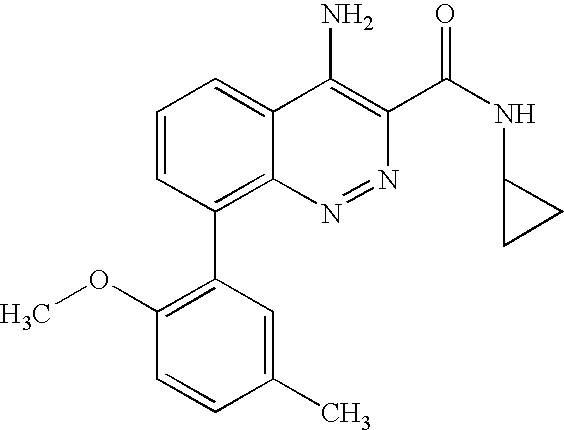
C1=CC(C2=C(OC)C=CC(C)=C2)=C2C(=C1)C(N)=C(C(NC1CC1)=O)N=N2
